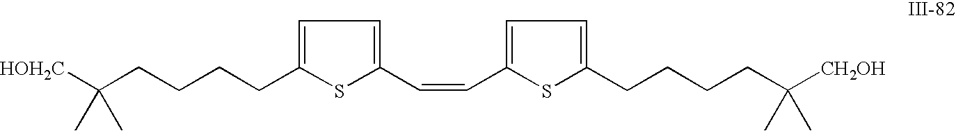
C(CCCC1=CC=C(C=CC2=CC=C(CCCCC([CH2OH])(C)C)S2)S1)C([HOH2C])(C)C
